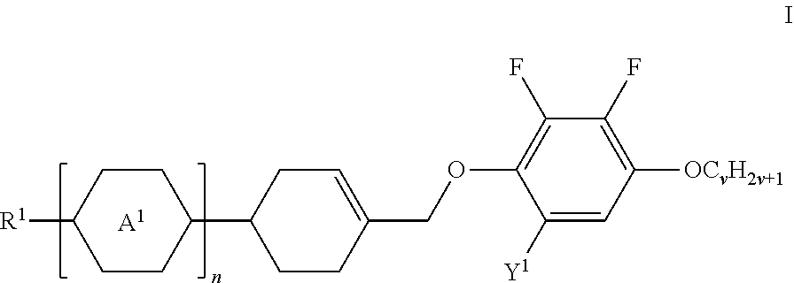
C1CC(C2CCC(COC3=C(F)C(F)=C([OCvH2v+1])C=C3[Y1])=CC2)CCC1[R1].[A1]
